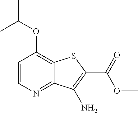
C1=CN=C2C(=C1OC(C)C)SC(C(=O)OC)=C2N
